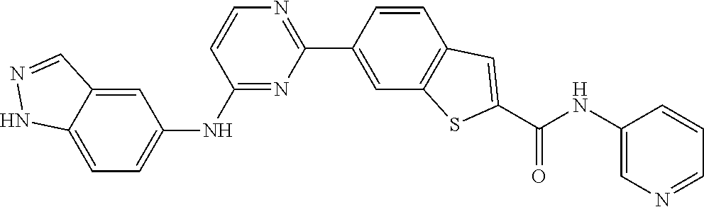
C1=CN=C(C2=CC3=C(C=C2)C=C(C(NC2=CN=CC=C2)=O)S3)N=C1NC1=CC=C2C(=C1)C=NN2
